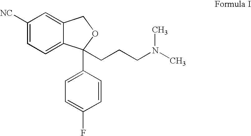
C1([NC])=CC=C2C(=C1)COC2(C1=CC=C(F)C=C1)CCCN(C)C
